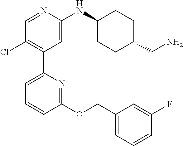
C1=NC(NC2CCC(CN)CC2)=CC(C2=CC=CC(OCC3=CC=CC(F)=C3)=N2)=C1Cl
